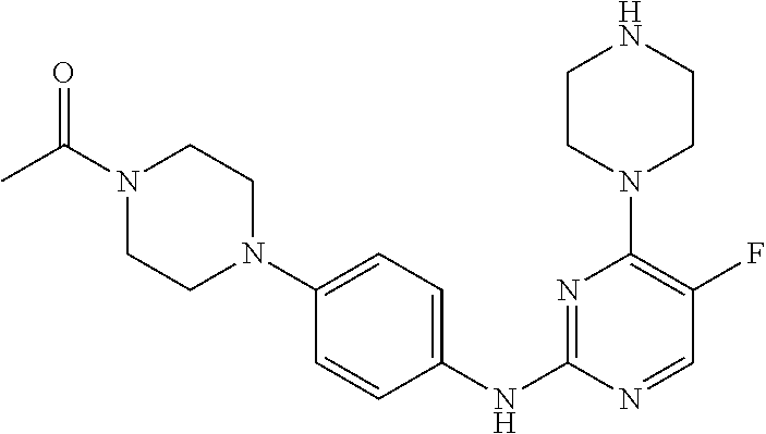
N1=C(NC2=CC=C(N3CCN(C(=O)C)CC3)C=C2)N=CC(F)=C1N1CCNCC1
